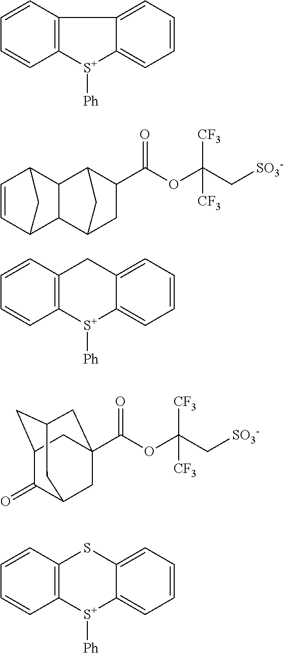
C12=C(C=CC=C1)C1=CC=CC=C1[S+]2[Ph].O(C(C[SO3-])([CF3])[CF3])C(=O)C1C2C3C(C(C1)C2)C1C=CC3C1.C12=C(C=CC=C1)CC1=CC=CC=C1[S+]2[Ph].O(C(C[SO3-])([CF3])[CF3])C(=O)C12CC3C(=O)C(CC(C1)C3)C2.C12=C(C=CC=C1)SC1=CC=CC=C1[S+]2[Ph]
